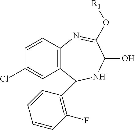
C1=CC2=C(C=C1Cl)C(C1=C(F)C=CC=C1)NC(O)C(O[R1])=N2
